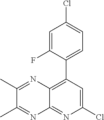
ClC1=CC(C2=CC=C(Cl)C=C2F)=C2C(=N1)N=C(C)C(C)=N2
